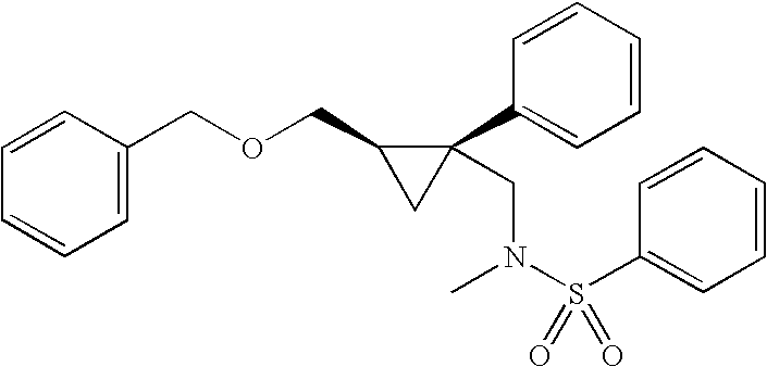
C1=C(COCC2CC2(C2=CC=CC=C2)CN(S(C2=CC=CC=C2)(=O)=O)C)C=CC=C1
